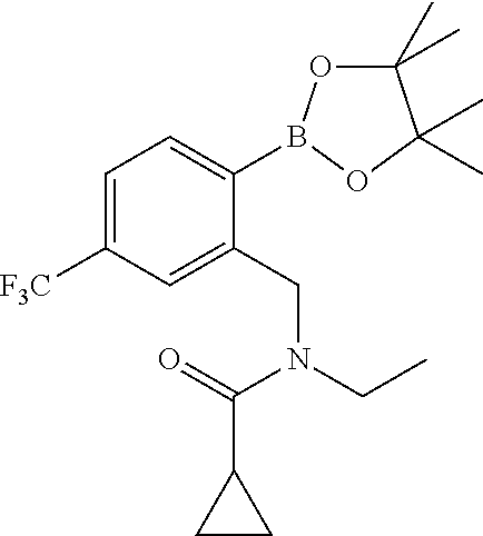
C1=C([F3C])C=C(CN(CC)C(=O)C2CC2)C(B2OC(C)(C)C(C)(C)O2)=C1
